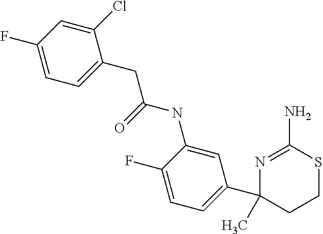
C1=C(NC(=O)CC2=CC=C(F)C=C2Cl)C(F)=CC=C1C1(C)CCSC(N)=N1
